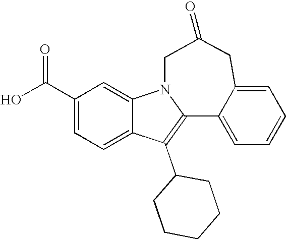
C1(C(O)=O)=CC=C2C(=C1)N1C(=C2C2CCCCC2)C2=CC=CC=C2CC(=O)C1
